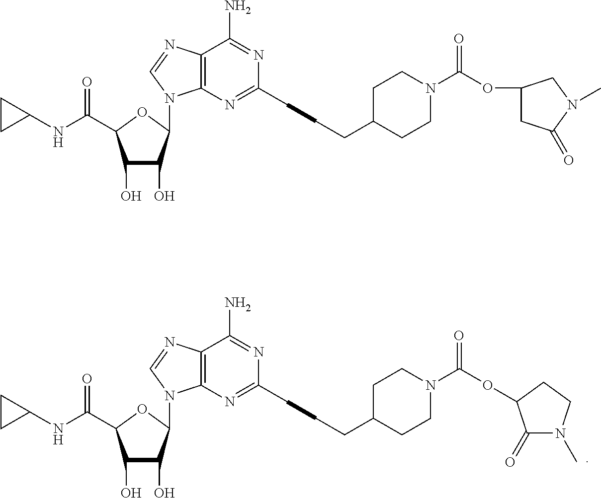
C1(O)C(O)C(N2C3=C(N=C2)C(N)=NC(CCCC2CCN(C(OC4C(=O)N(C)CC4)=O)CC2)=N3)OC1C(NC1CC1)=O.C1(O)C(O)C(N2C3=C(N=C2)C(N)=NC(CCCC2CCN(C(OC4CC(=O)N(C)C4)=O)CC2)=N3)OC1C(NC1CC1)=O
